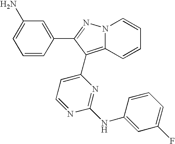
NC1=CC=CC(C2=NN3C(=C2C2=CC=NC(NC4=CC(F)=CC=C4)=N2)C=CC=C3)=C1
